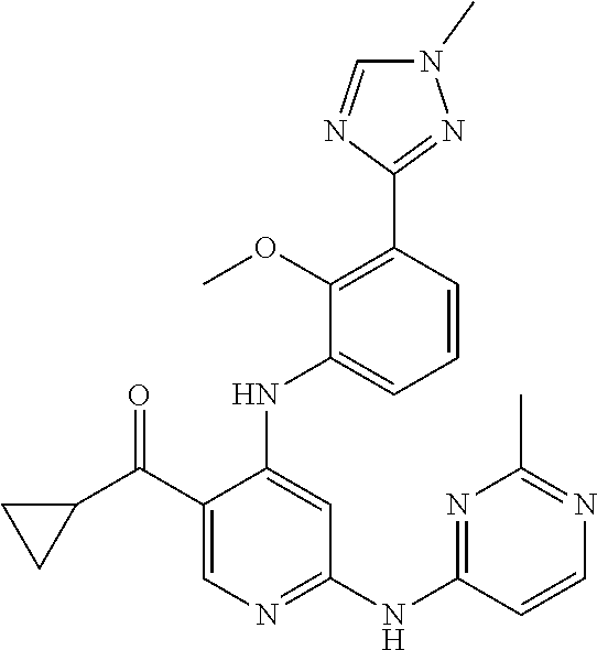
C1(C(C2CC2)=O)=CN=C(NC2=NC(C)=NC=C2)C=C1NC1=CC=CC(C2=NN(C)C=N2)=C1OC
